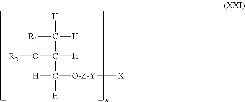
[R1]C([H])([H])C([H])(O[R2])C([H])([H])[O-Z-Y][X]
